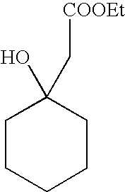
C1CCCCC1(O)C[COOEt]
